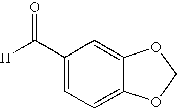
C1(C(=O)[H])=CC=C2C(=C1)OCO2
